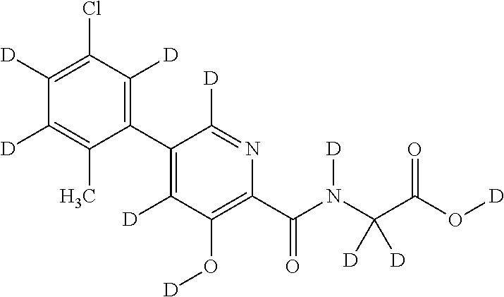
C1(C2=C([D])C(O[D])=C(C(N(C(C(O[D])=O)([D])[D])[D])=O)N=C2[D])=C([D])C(Cl)=C([D])C([D])=C1C
